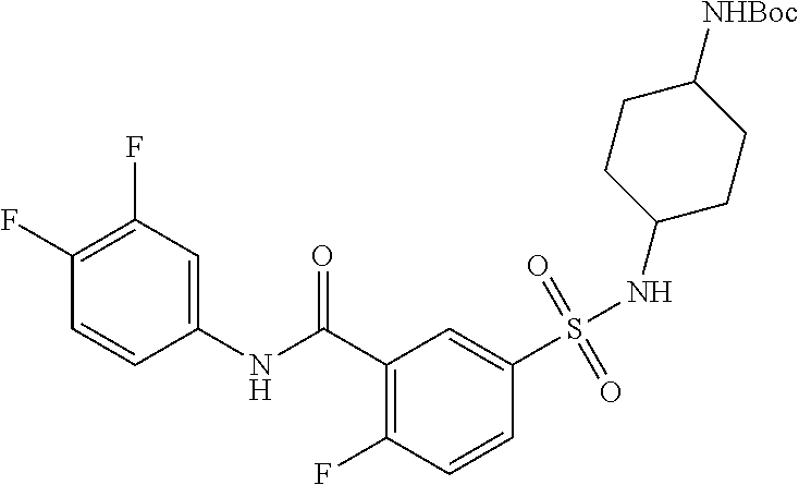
C1(F)=C(F)C=C(NC(C2=C(F)C=CC(S(=O)(=O)NC3CCC([NHBoc])CC3)=C2)=O)C=C1
